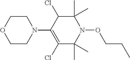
C1CN(C2=C(Cl)C(C)(C)N(OCCC)C(C)(C)C2Cl)CCO1
